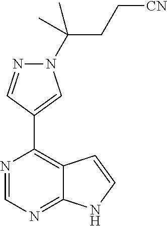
N1=CN=C2C(=C1C1=CN(C(C)(CC[CN])C)N=C1)C=CN2
